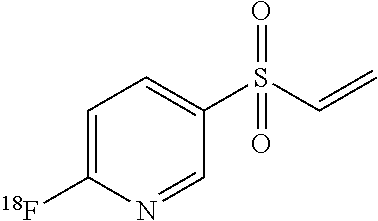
C1=C([18F])N=CC(S(C=C)(=O)=O)=C1
